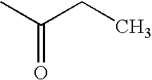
O=C(C)CC
